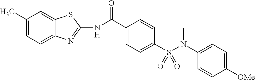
C1=CC(N(S(C2=CC=C(C(NC3=NC4=CC=C(C)C=C4S3)=O)C=C2)(=O)=O)C)=CC=C1[OMe]
